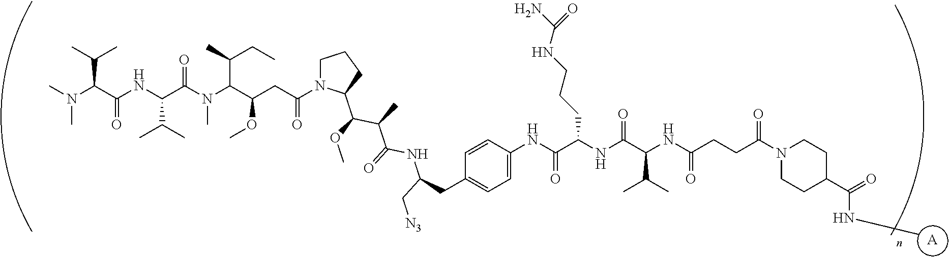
CN(C(C(NC(C(N(C(C(CC(N1CCCC1C(OC)C(C)C(=O)NC(CC1=CC=C(NC(C(NC(C(NC(CCC(N2CCC(C(=O)NC)CC2)=O)=O)C(C)C)=O)CCCNC(N)=O)=O)C=C1)C[N3])=O)OC)C(C)CC)C)=O)C(C)C)=O)C(C)C)C.[A]
